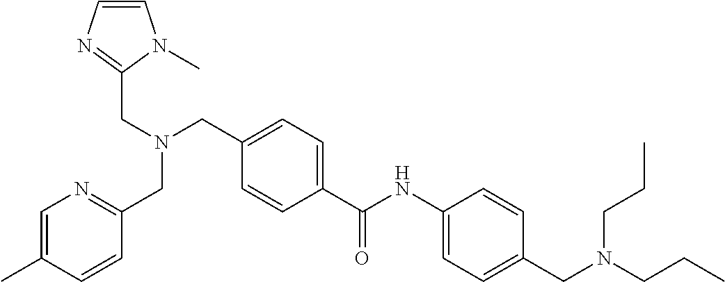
C1=C(C(NC2=CC=C(CN(CCC)CCC)C=C2)=O)C=CC(CN(CC2=NC=CN2C)CC2=NC=C(C)C=C2)=C1
